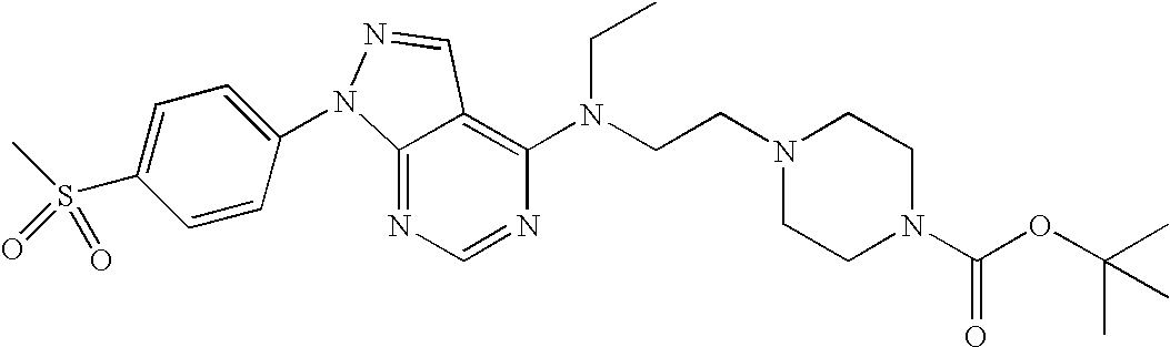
C12=NC=NC(N(CCN3CCN(C(OC(C)(C)C)=O)CC3)CC)=C1C=NN2C1=CC=C(S(C)(=O)=O)C=C1
